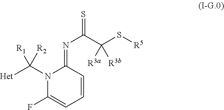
N1(C([Het])([R2])[R1])C(F)=CC=CC1=NC(=S)C(S[R5])([R3a])[R3b]
